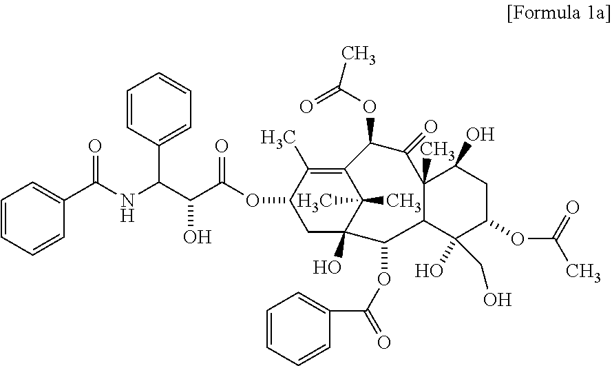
C1=CC(C(C(C(OC2CC3(O)C(C)(C)C(=C2C)C(OC(=O)C)C(=O)C2(C)C(C3OC(=O)C3=CC=CC=C3)C(O)(CO)C(OC(C)=O)CC2O)=O)O)NC(C2=CC=CC=C2)=O)=CC=C1
